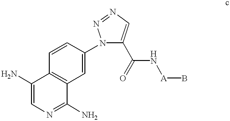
C1=CC2=C(C=C1N1C(C(N[A]B)=O)=CN=N1)C(N)=NC=C2N
